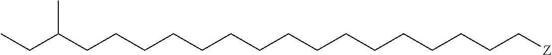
C(CCCCC[Z])CCCCCCCCCCC(CC)C
